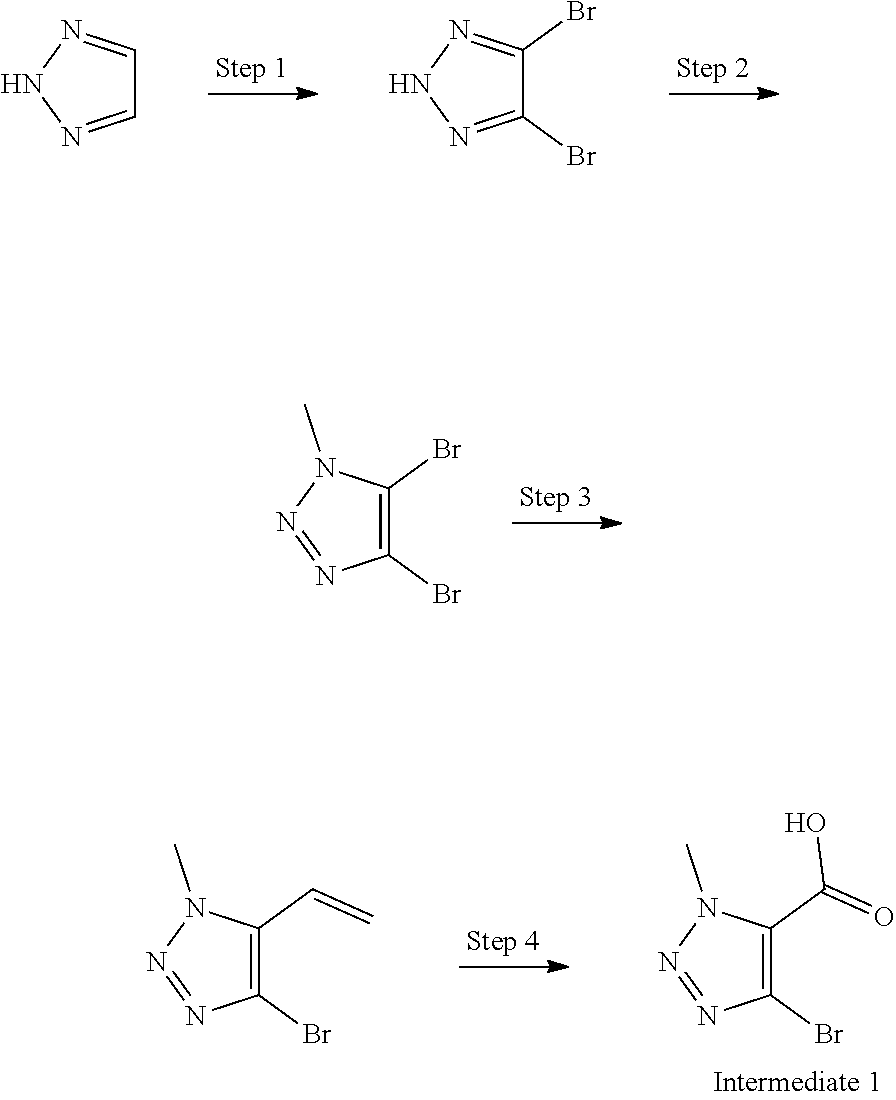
C1=NNN=C1.C1(Br)=NNN=C1Br.C1(Br)=C(Br)N(C)N=N1.C1(Br)=C(C=C)N(C)N=N1.C1(Br)=C(C(=O)O)N(C)N=N1
